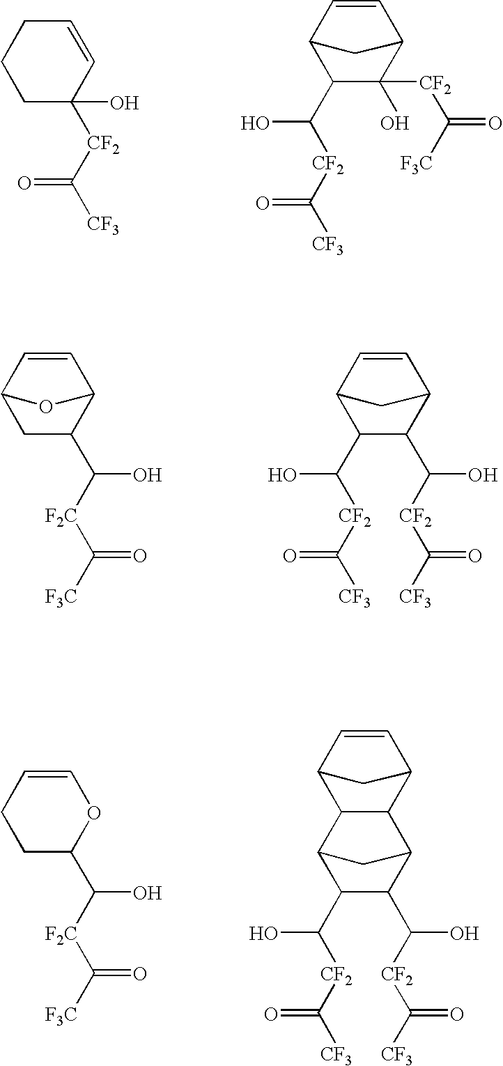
C1=CC(O)([CF2]C([CF3])=O)CCC1.C1(C([CF2]C([CF3])=O)O)C([CF2]C([F3C])=O)(O)C2C=CC1C2.C1C(C([F2C]C([F3C])=O)O)C2C=CC1O2.C1(C([CF2]C([CF3])=O)O)C(C([CF2]C([CF3])=O)O)C2C=CC1C2.C1C(C([F2C]C([F3C])=O)O)OC=CC1.C1(C([CF2]C([CF3])=O)O)C(C([CF2]C([CF3])=O)O)C2CC1C1C2C2C=CC1C2
